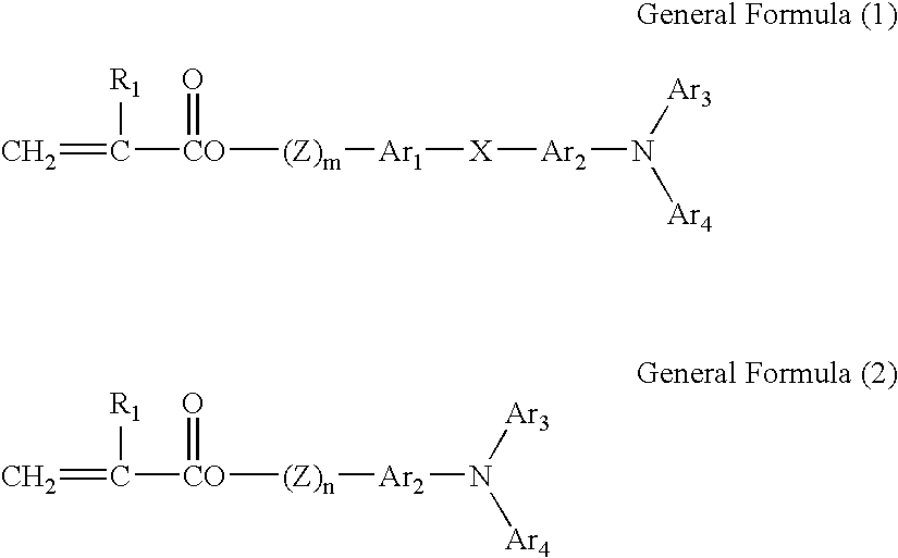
C=C([R1])[CO](=O)[(Z)m][Ar1][X][Ar2]N([Ar3])[Ar4].C=C([R1])[CO](=O)[(Z)n][Ar2]N([Ar3])[Ar4]
